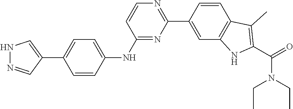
N1=C(NC2=CC=C(C3=CNN=C3)C=C2)C=CN=C1C1=CC2=C(C=C1)C(C)=C(C(=O)N(CC)CC)N2
